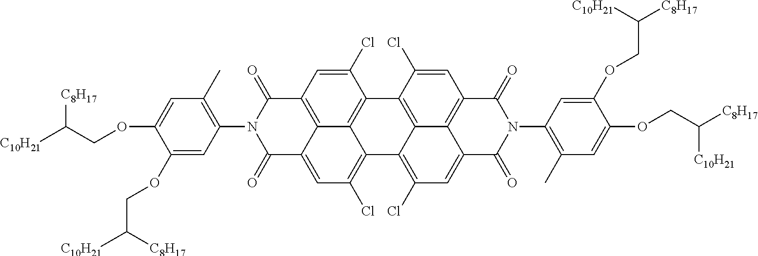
C12=C(Cl)C=C3C4=C(C=C(Cl)C(=C14)C1=C4C2=C(Cl)C=C2C4=C(C=C1Cl)C(=O)N(C1=C(C)C=C(OCC([C8H17])[C10H21])C(OCC([C8H17])[C10H21])=C1)C2=O)C(=O)N(C1=C(C)C=C(OCC([C10H21])[C8H17])C(OCC([C10H21])[C8H17])=C1)C3=O
